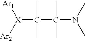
[Ar1][X]([Ar2])C(C(C)(C)N(C)C)(C)C
